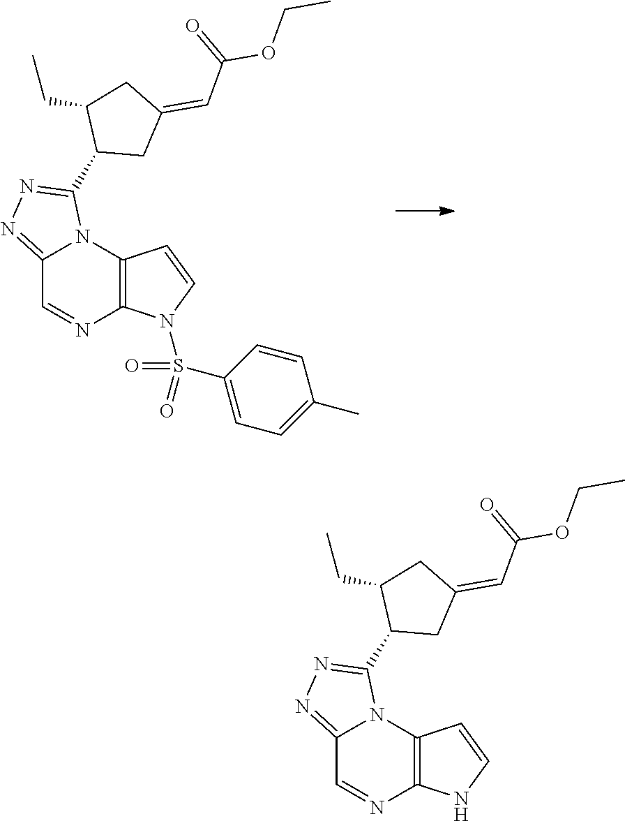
C12=NN=C(C3CC(=CC(OCC)=O)CC3CC)N1C1=C(N=C2)N(S(C2=CC=C(C)C=C2)(=O)=O)C=C1.C12=NN=C(C3CC(=CC(OCC)=O)CC3CC)N1C1=C(N=C2)NC=C1
